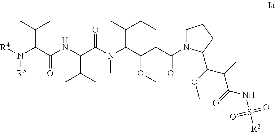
C1N(C(CC(OC)C(C(CC)C)N(C)C(C(C(C)C)NC(=O)C(N([R5])[R4])C(C)C)=O)=O)C(C(C(C(NS(=O)(=O)[R2])=O)C)OC)CC1
